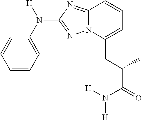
C1=CC=C(N([H])C2=NN3C(=N2)C=CC=C3CC(C(=O)N([H])[H])C)C=C1
